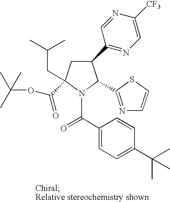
C1(C2=NC=C([CF3])N=C2)CC(C(=O)OC(C)(C)C)(CC(C)C)N(C(C2=CC=C(C(C)(C)C)C=C2)=O)C1C1=NC=CS1
